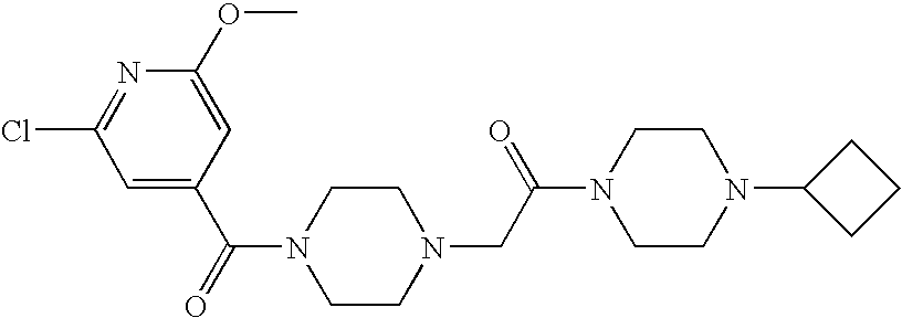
C(N1CCN(CC(N2CCN(C3CCC3)CC2)=O)CC1)(=O)C1=CC(Cl)=NC(OC)=C1
